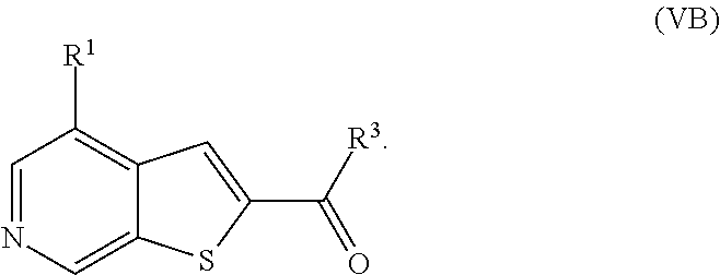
C1=NC=C2C(=C1[R1])C=C(C([R3])=O)S2
